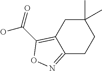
C12=NOC(C(=O)O)=C1CC(C)(C)CC2
